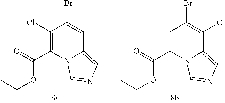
C1(Cl)=C(C(OCC)=O)N2C(=CN=C2)C=C1Br.C1=C(C(OCC)=O)N2C(=CN=C2)C(Cl)=C1Br
